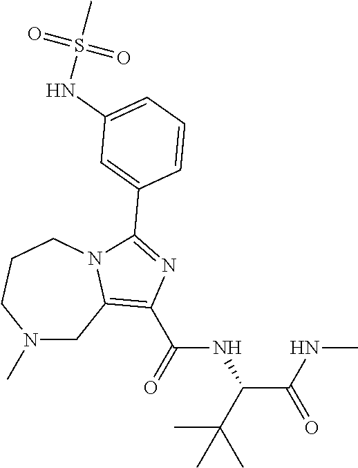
N1(C)CC2=C(C(=O)NC(C(NC)=O)C(C)(C)C)N=C(C3=CC(NS(=O)(=O)C)=CC=C3)N2CCC1
